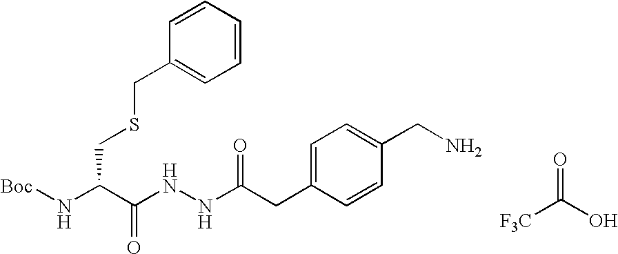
C(C(N[Boc])C(NNC(CC1=CC=C(CN)C=C1)=O)=O)SCC1=CC=CC=C1.O=C(O)[F3C]
